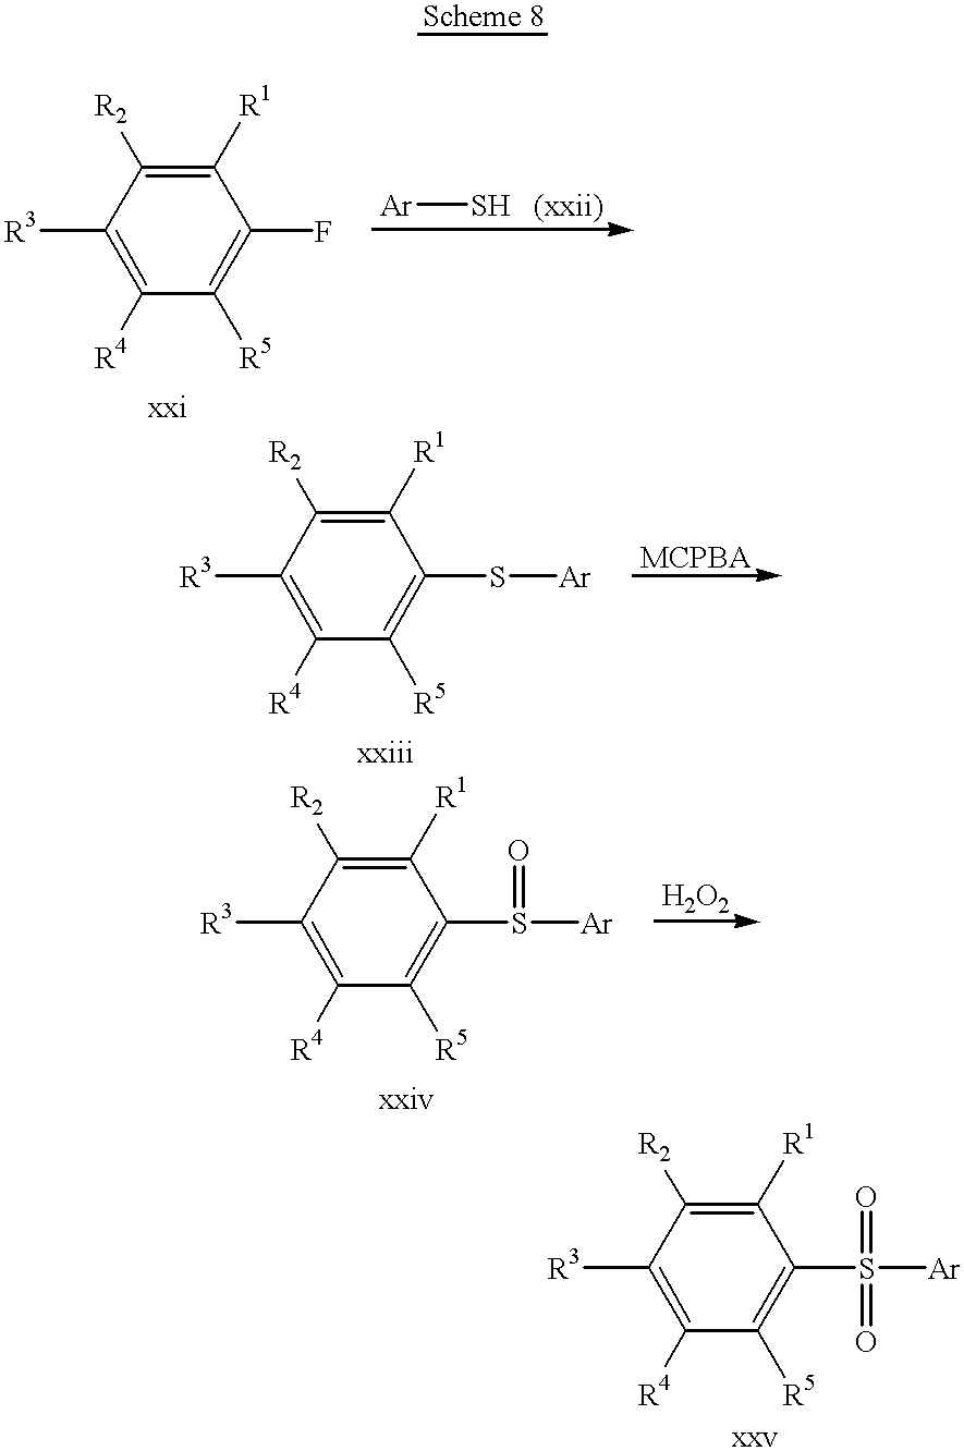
C1([R1])=C([R2])C([R3])=C([R4])C([R5])=C1F.[Ar]S.C1([R1])=C([R2])C([R3])=C([R4])C([R5])=C1S[Ar].C1([R1])=C([R2])C([R3])=C([R4])C([R5])=C1S([Ar])=O.C1([R1])=C([R2])C([R3])=C([R4])C([R5])=C1S([Ar])(=O)=O
